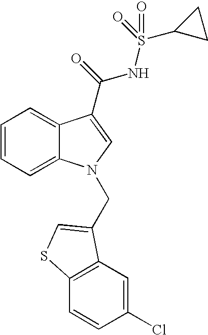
C1=CC=C2C(=C1)C(C(=O)NS(C1CC1)(=O)=O)=CN2CC1=CSC2=C1C=C(Cl)C=C2
